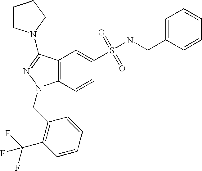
C1(S(N(CC2=CC=CC=C2)C)(=O)=O)=CC2=C(C=C1)N(CC1=C(C(F)(F)F)C=CC=C1)N=C2N1CCCC1
